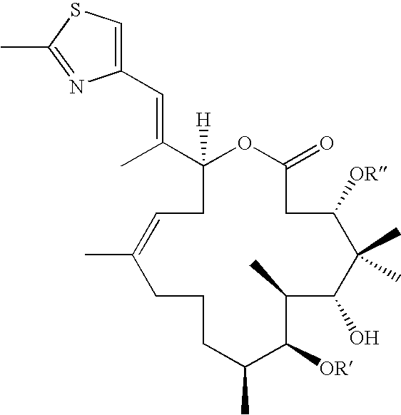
C1(=O)OC([H])(C(C)=CC2=CSC(C)=N2)CC=C(C)CCCC(C)C([OR])C(C)C(O)C(C)(C)C([OR])C1
